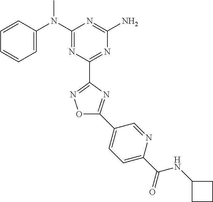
C1=CC(N(C2=NC(C3=NOC(C4=CC=C(C(=O)NC5CCC5)N=C4)=N3)=NC(N)=N2)C)=CC=C1
